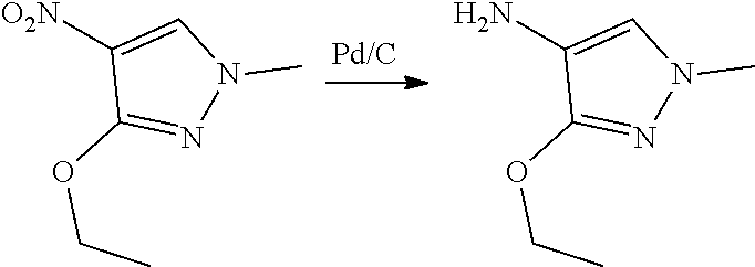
C1([O2N])=CN(C)N=C1OCC.C1(N)=CN(C)N=C1OCC
